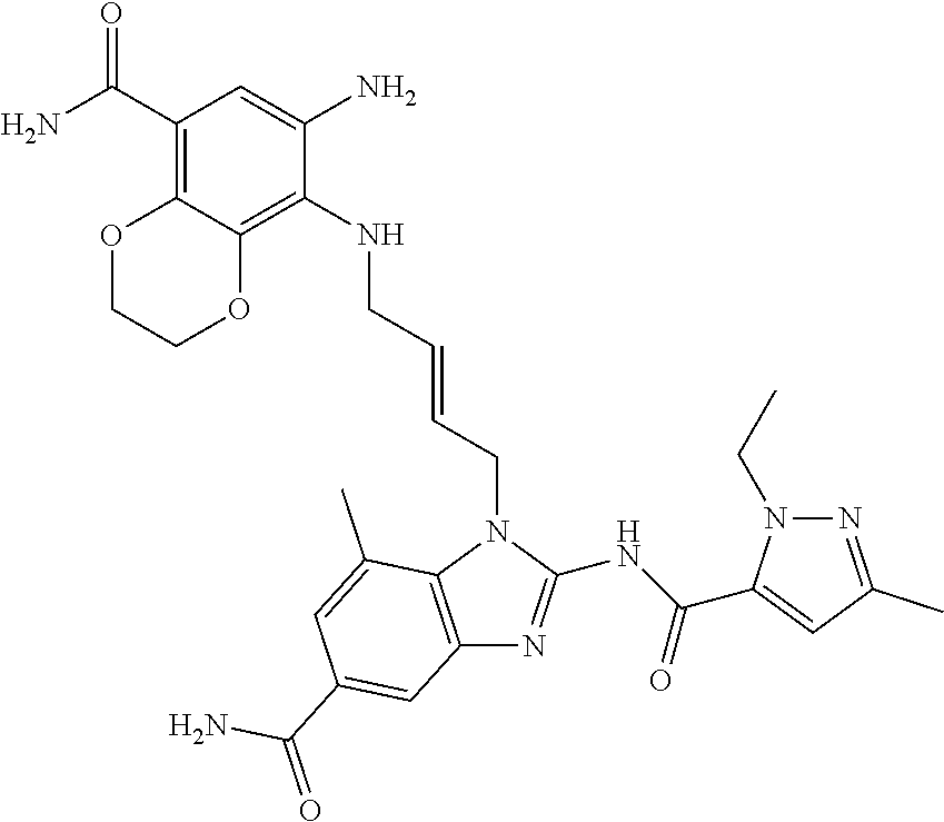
C1(C(N)=O)=C2C(=C(NCC=CCN3C4=C(N=C3NC(=O)C3=CC(C)=NN3CC)C=C(C(=O)N)C=C4C)C(N)=C1)OCCO2
